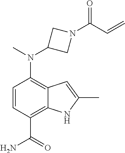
C1(N(C2CN(C(C=C)=O)C2)C)=C2C(=C(C(N)=O)C=C1)NC(C)=C2
